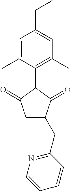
C1=C(C)C(C2C(=O)CC(CC3=NC=CC=C3)C2=O)=C(C)C=C1CC
